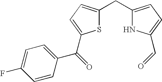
S1C(CC2=CC=C(C=O)N2)=CC=C1C(C1=CC=C(F)C=C1)=O
